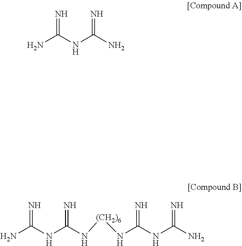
NC(NC(N)=N)=N.NC(NC(N[(CH2)6]NC(NC(N)=N)=N)=N)=N
